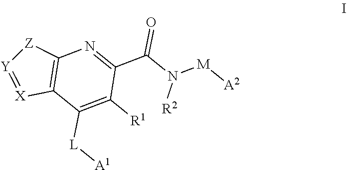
[Z]1[Y]=[X]C2=C1N=C(C(N([M][A2])[R2])=O)C([R1])=C2[L][A1]
